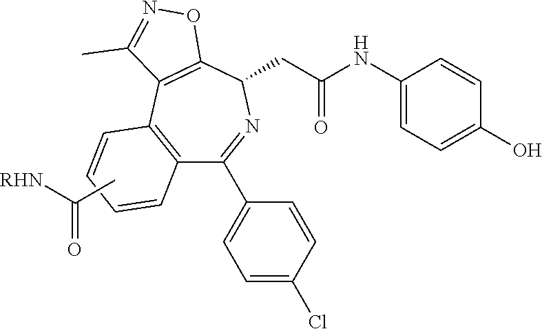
C1=CC2=C(C(C3=CC=C(Cl)C=C3)=NC(CC(NC3=CC=C(O)C=C3)=O)C3=C2C(C)=NO3)C=C1.CC([RHN])=O
